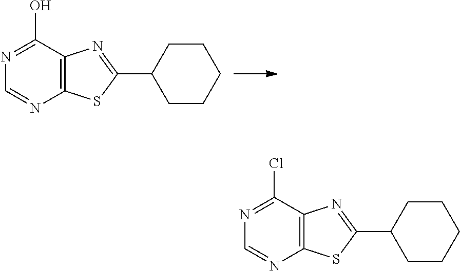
C12=C(C(O)=NC=N1)N=C(C1CCCCC1)S2.C12=C(C(Cl)=NC=N1)N=C(C1CCCCC1)S2
